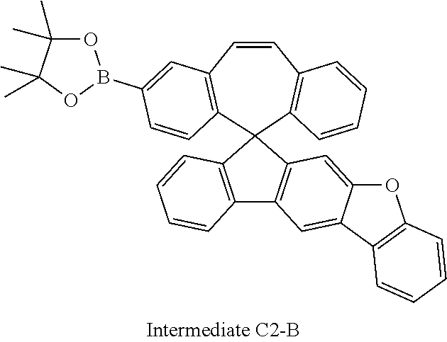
C12=CC3=C(C=C1C1=C(O2)C=CC=C1)C1=C(C32C3=C(C=CC4=C2C=CC(B2OC(C)(C)C(C)(C)O2)=C4)C=CC=C3)C=CC=C1
